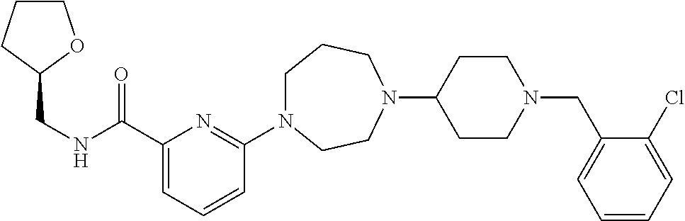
C1N(C2=NC(C(NCC3CCCO3)=O)=CC=C2)CCN(C2CCN(CC3=CC=CC=C3Cl)CC2)CC1
